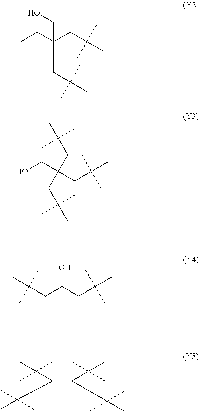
CCC(CC(C)(C)C)(CC(C)(C)C)CO.OCC(CC(C)(C)C)(CC(C)(C)C)CC(C)(C)C.OC(CC(C)(C)C)CC(C)(C)C.C(C(C(C)(C)C)C(C)(C)C)(C(C)(C)C)C(C)(C)C
